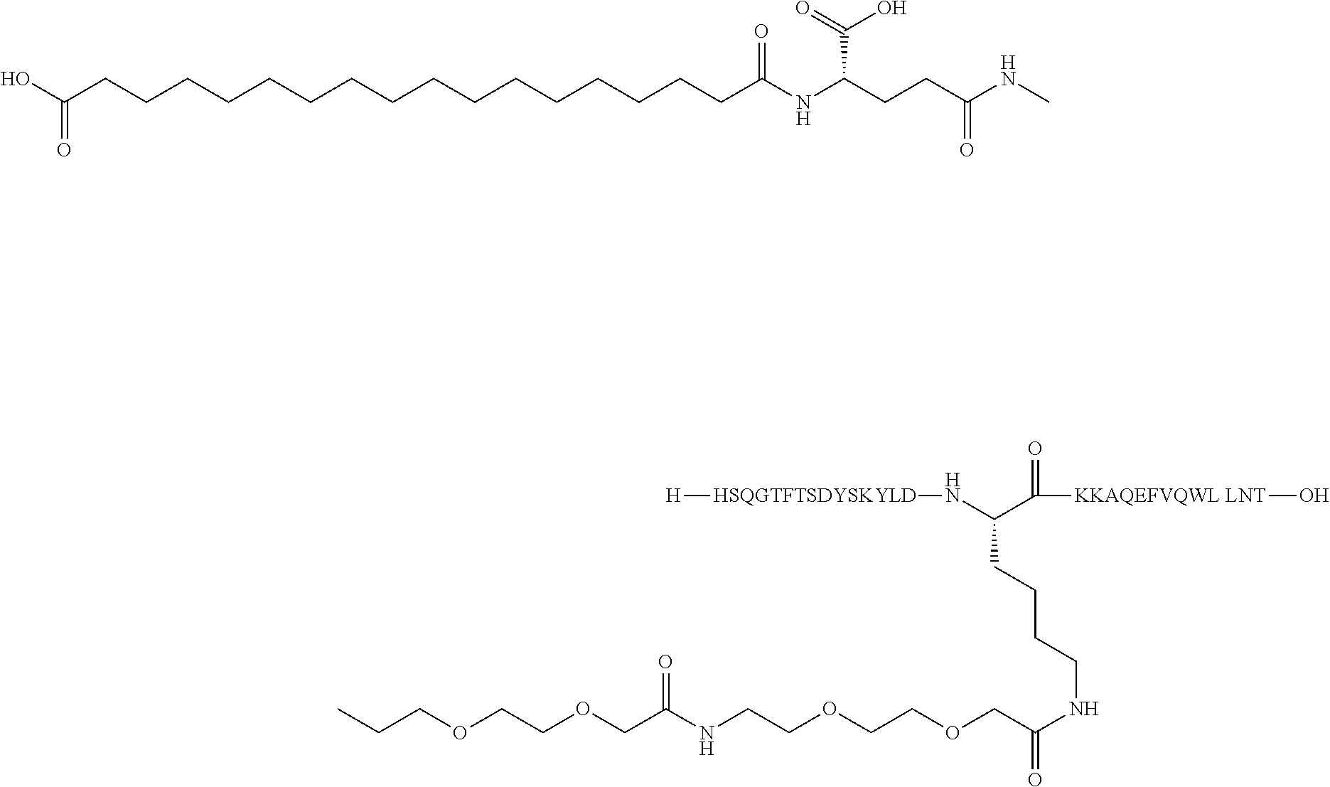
[HSQGTFTSDYSKYLD]([H])NC(C([KKAQEFVQWL LNT]O)=O)CCCCNC(COCCOCCNC(COCCOCCC)=O)=O.CNC(CCC(NC(CCCCCCCCCCCCCCCCC(O)=O)=O)C(=O)O)=O
